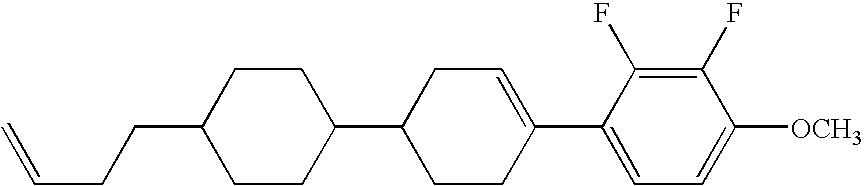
C1(F)=C(F)C(C2=CCC(C3CCC(CCC=C)CC3)CC2)=CC=C1[OCH3]
